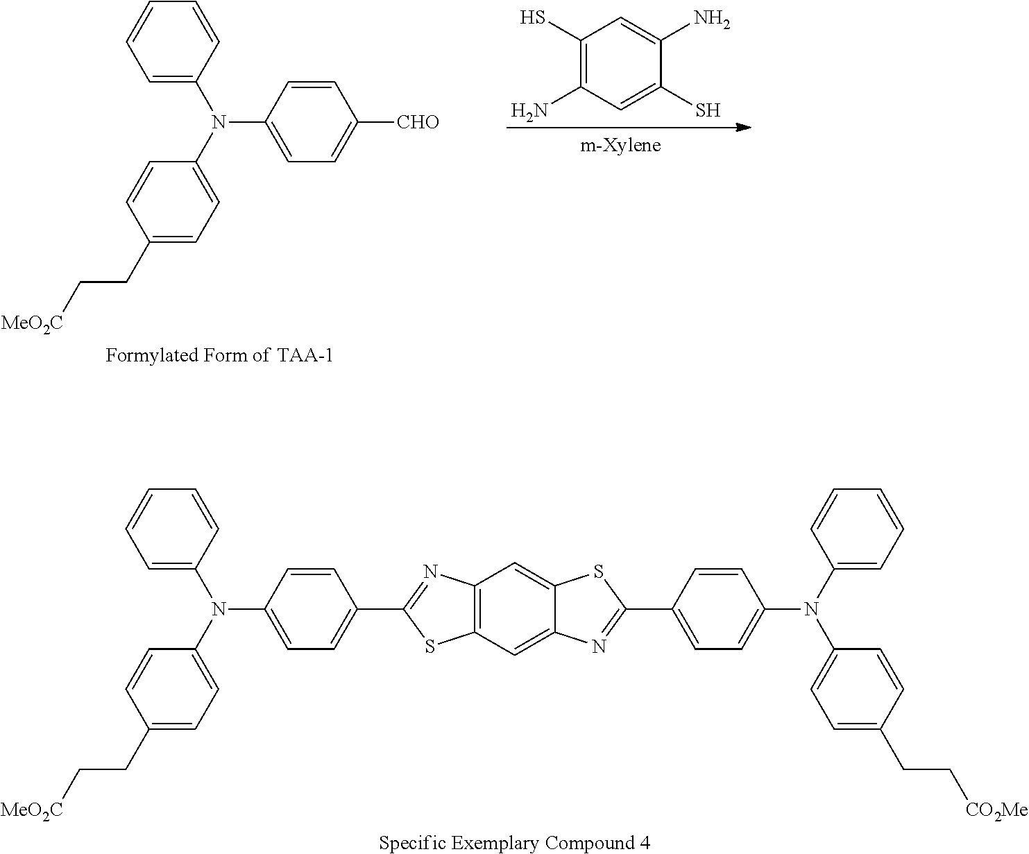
C1=CC([CHO])=CC=C1N(C1=CC=CC=C1)C1=CC=C(CC[MeO2C])C=C1.[Formylated Form of TAA-1].C1(S)=C(N)C=C(S)C(N)=C1.C1(C2=CC=C(N(C3=CC=CC=C3)C3=CC=C(CC[MeO2C])C=C3)C=C2)=NC2=C(S1)C=C1C(=C2)SC(C2=CC=C(N(C3=CC=CC=C3)C3=CC=C(CC[CO2Me])C=C3)C=C2)=N1.[Specific Exemplary Compound 4]
